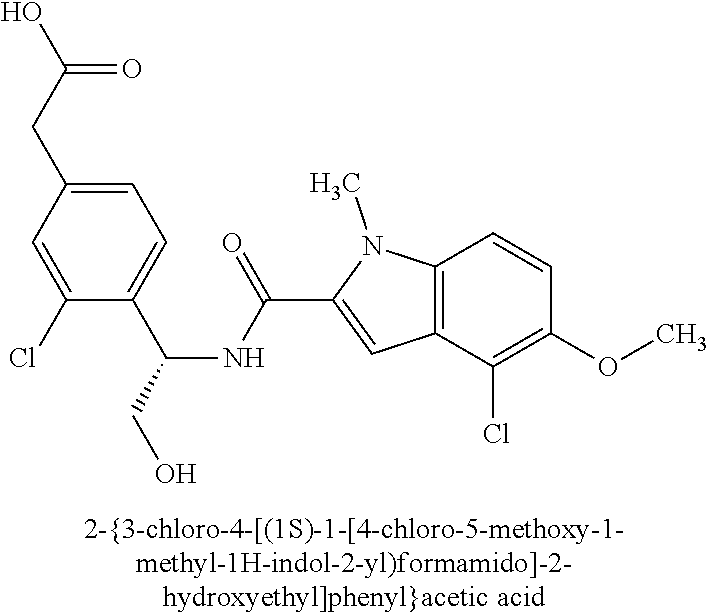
C1(Cl)=CC(CC(=O)O)=CC=C1C(NC(C1=CC2=C(N1C)C=CC(OC)=C2Cl)=O)CO
